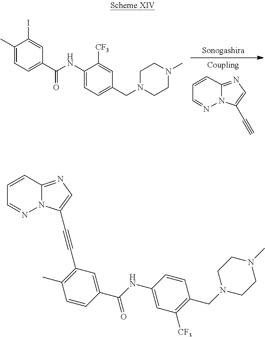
N1=CC=CC2=NC=C(C#C)N12.C1(C)=CC=C(C(NC2=CC=C(CN3CCN(C)CC3)C=C2[CF3])=O)C=C1I.C1=CC2=NC=C(C#CC3=C(C)C=CC(C(NC4=CC([CF3])=C(CN5CCN(C)CC5)C=C4)=O)=C3)N2N=C1
